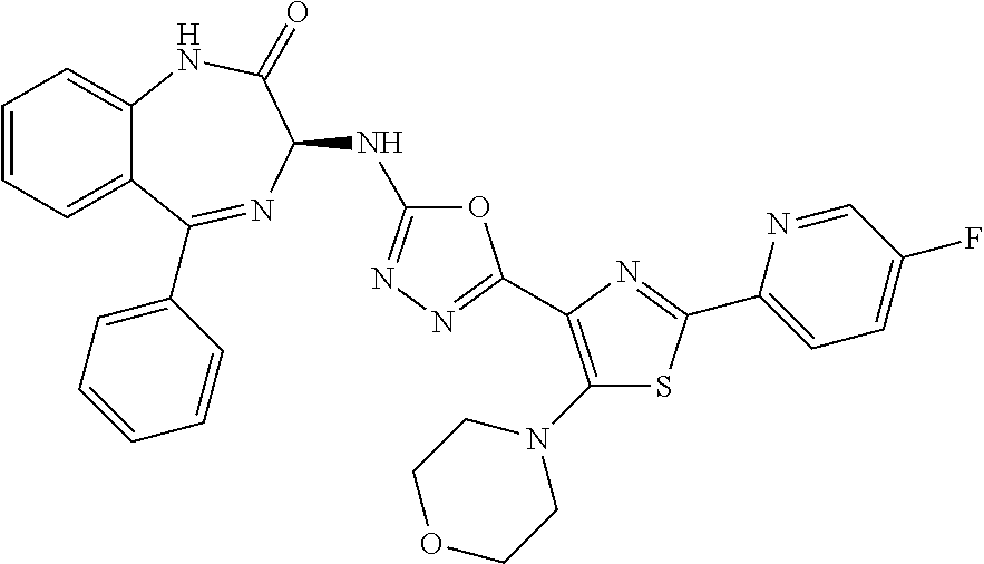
C1(N2CCOCC2)=C(C2=NN=C(NC3N=C(C4=CC=CC=C4)C4=CC=CC=C4NC3=O)O2)N=C(C2=CC=C(F)C=N2)S1
